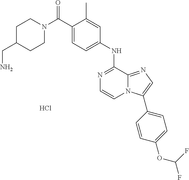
Cl.C1(NC2=NC=CN3C2=NC=C3C2=CC=C(OC(F)F)C=C2)=CC=C(C(N2CCC(CN)CC2)=O)C(C)=C1
